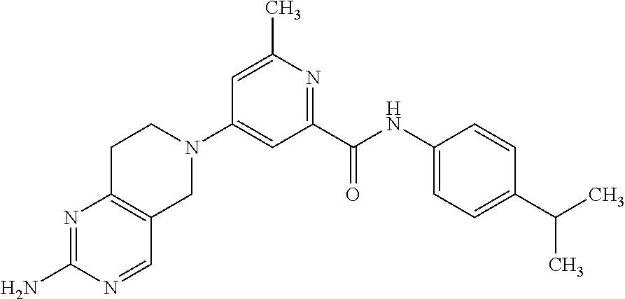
C1=C(C)N=C(C(NC2=CC=C(C(C)C)C=C2)=O)C=C1N1CCC2=C(C1)C=NC(N)=N2
